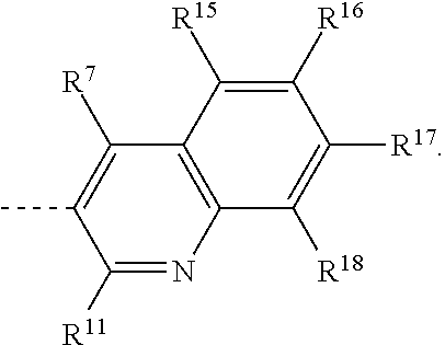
C1([R11])=NC2=C(C([R7])=C1C)C([R15])=C([R16])C([R17])=C2[R18]
